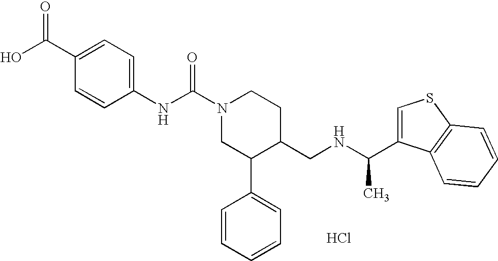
Cl.C1(NC(N2CC(C3=CC=CC=C3)C(CNC(C)C3=CSC4=C3C=CC=C4)CC2)=O)=CC=C(C(=O)O)C=C1
